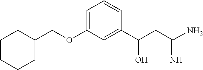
C1=C(OCC2CCCCC2)C=C(C(CC(N)=N)O)C=C1
